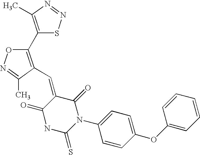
C1(C2=C(C=C3C(=O)NC(=S)N(C4=CC=C(OC5=CC=CC=C5)C=C4)C3=O)C(C)=NO2)=C(C)N=NS1
